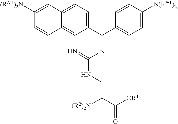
C12=CC=C(C(=NC(=N)NCC([(R2)2N])C(=O)[OR1])C3=CC=C([N(RN1)2])C=C3)C=C1C=CC([(RN1)2N])=C2
